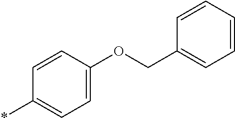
*C1=CC=C(OCC2=CC=CC=C2)C=C1
